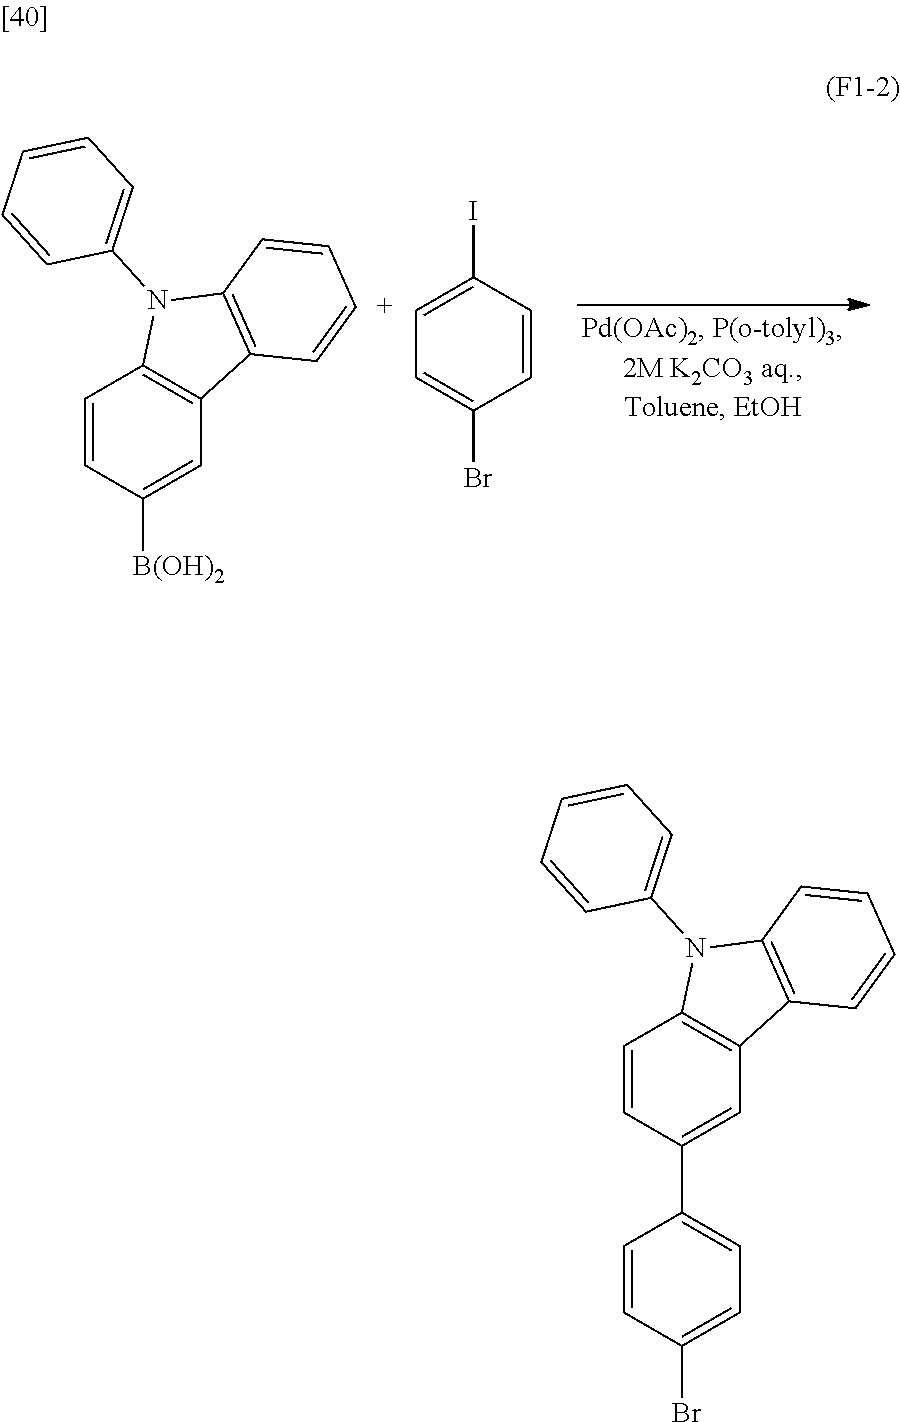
[C+]1=C(I)C=CC(Br)=C1.C1=CC([B(OH)2])=CC2=C1N(C1=CC=CC=C1)C1=C2C=CC=C1.C1=CC(C2=CC=C(Br)C=C2)=CC2=C1N(C1=CC=CC=C1)C1=C2C=CC=C1
